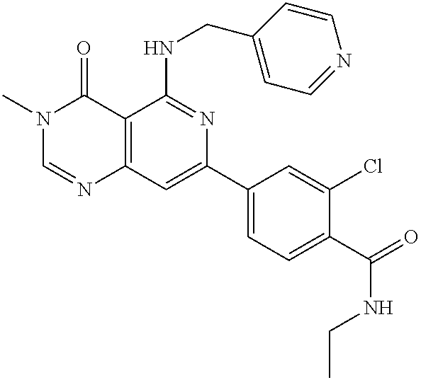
C12=C(C=C(C3=CC=C(C(=O)NCC)C(Cl)=C3)N=C1NCC1=CC=NC=C1)N=CN(C)C2=O
